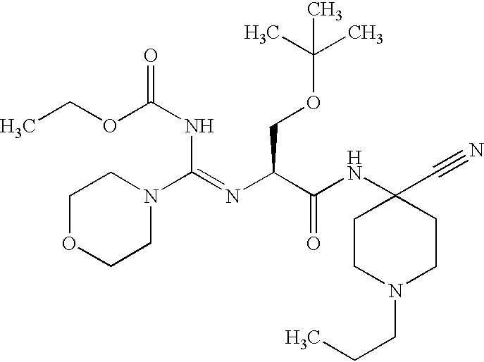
CCOC(NC(N1CCOCC1)=NC(C(NC1(C#N)CCN(CCC)CC1)=O)COC(C)(C)C)=O
